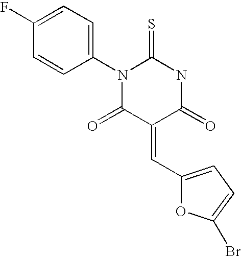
C1(N2C(=O)C(=CC3=CC=C(Br)O3)C(=O)NC2=S)=CC=C(F)C=C1
